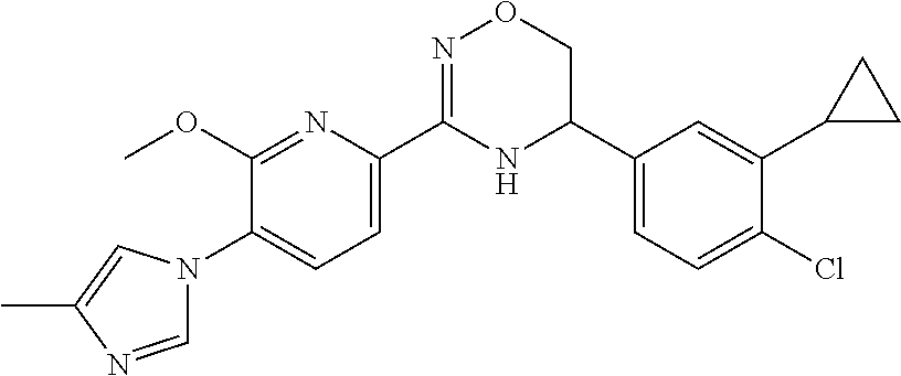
C1(OC)=NC(C2=NOCC(C3=CC=C(Cl)C(C4CC4)=C3)N2)=CC=C1N1C=NC(C)=C1
